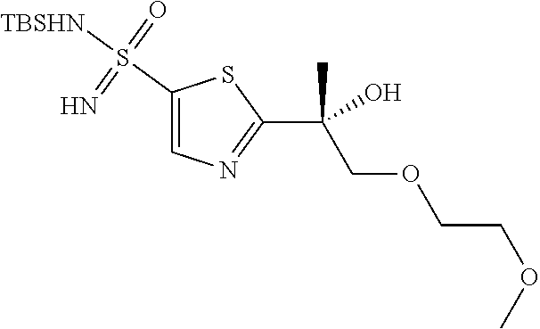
COCCOCC(C1=NC=C(S(=O)(=N)[TBSHN])S1)(C)O
